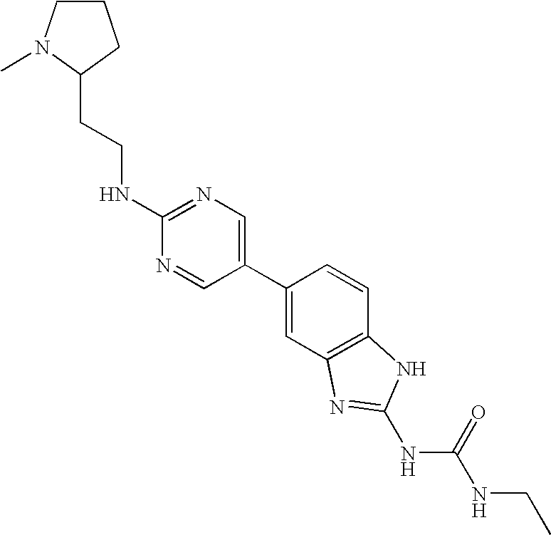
N1=C(NCCC2CCCN2C)N=CC(C2=CC3=C(C=C2)NC(NC(=O)NCC)=N3)=C1
